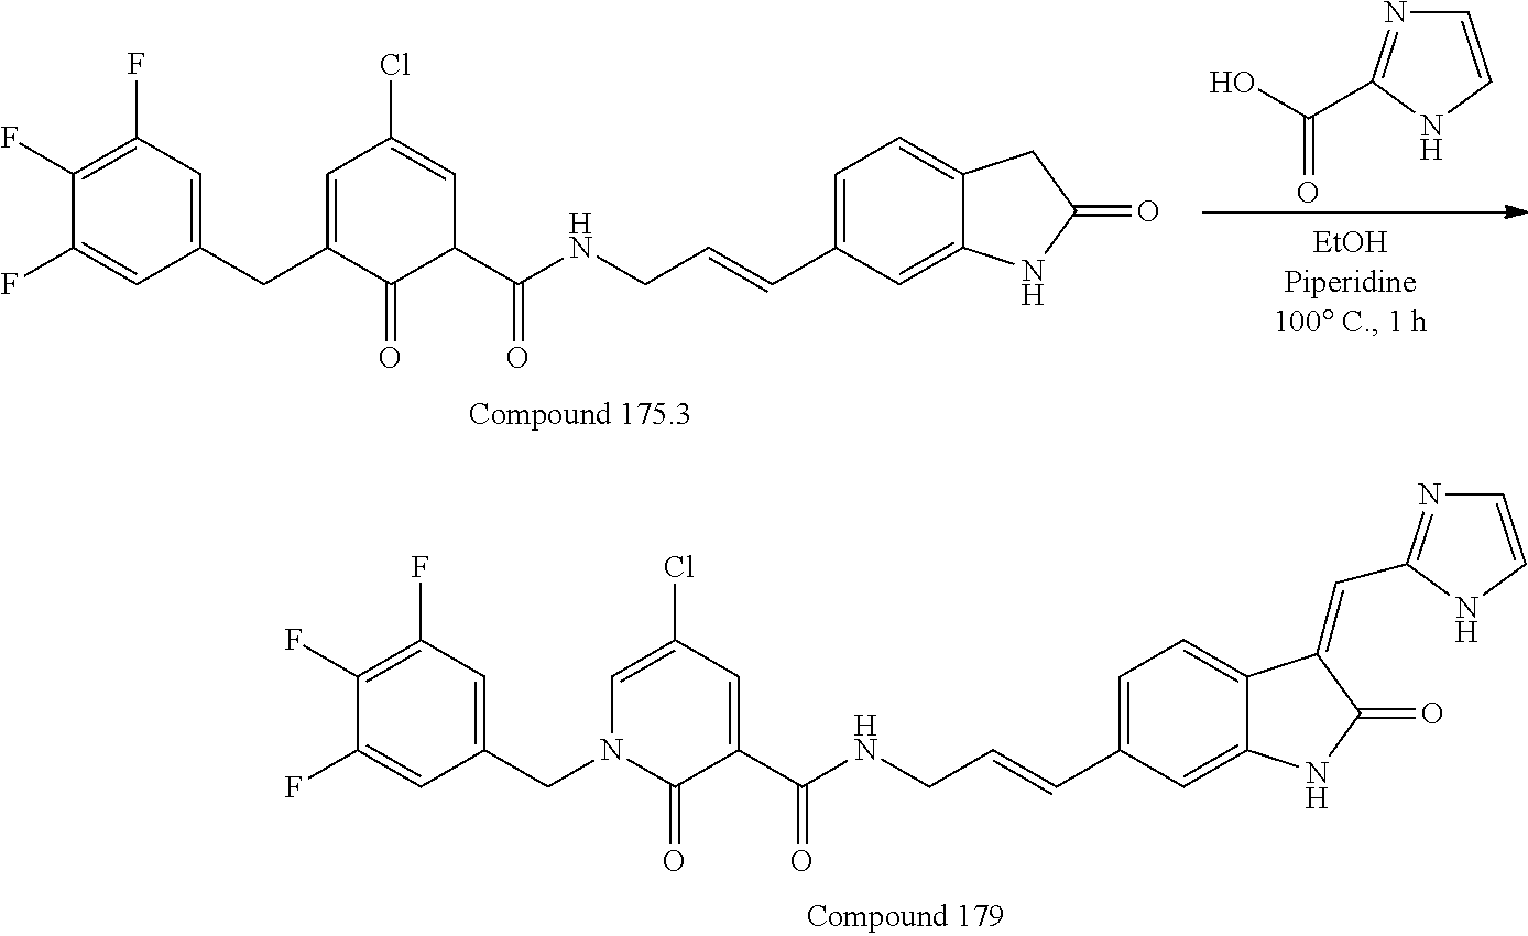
C1(F)=C(F)C=C(CN2C(=O)C(C(NCC=CC3=CC=C4C(=C3)NC(=O)C4=CC3=NC=CN3)=O)=CC(Cl)=C2)C=C1F.C1(F)=C(F)C=C(CC2=CC(Cl)=CC(C(NCC=CC3=CC=C4C(=C3)NC(=O)C4)=O)C2=O)C=C1F.C(O)(=O)C1=NC=CN1
